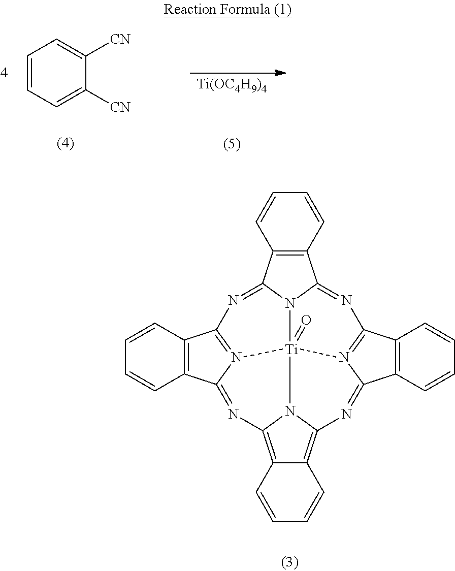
C1=CC=C([CN])C([CN])=C1.[Ti(OC4H9)4].C1=CC2=C(C3=NC4=N5C(=NC6=C7C=CC=CC7=C7N6[Ti]56(=O)N3C2=NC2=N6C(=N7)C3=C2C=CC=C3)C2=C4C=CC=C2)C=C1
